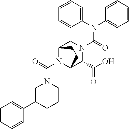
N1(C(N2C3C(C(O)=O)N(C(=O)N(C4=CC=CC=C4)C4=CC=CC=C4)CC2CC3)=O)CC(C2=CC=CC=C2)CCC1
